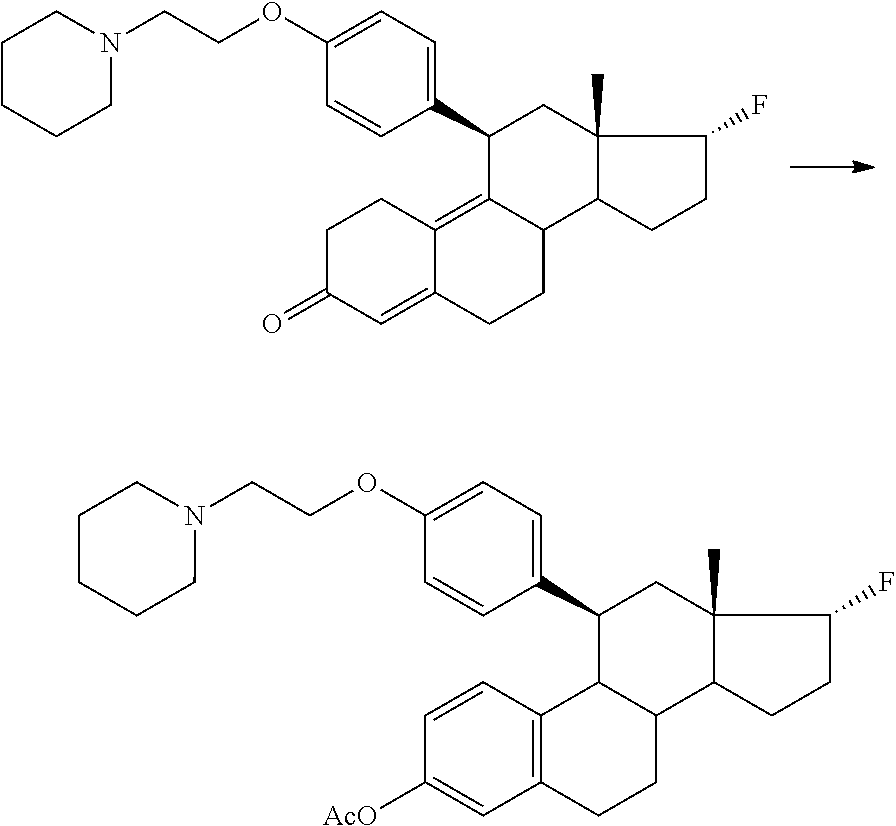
C1=CC2=C(C=C1[AcO])CCC1C2C(C2=CC=C(OCCN3CCCCC3)C=C2)CC2(C)C1CCC2F.C1C(=O)C=C2C(=C3C(CC2)C2C(C)(CC3C3=CC=C(OCCN4CCCCC4)C=C3)C(F)CC2)C1
